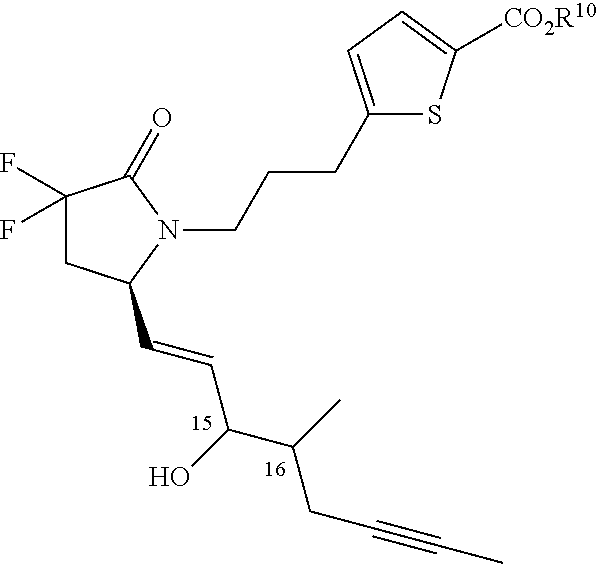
C1(F)(F)CC(C=CC(C(C)CC#CC)O)N(CCCC2=CC=C([CO2R10])S2)C1=O
